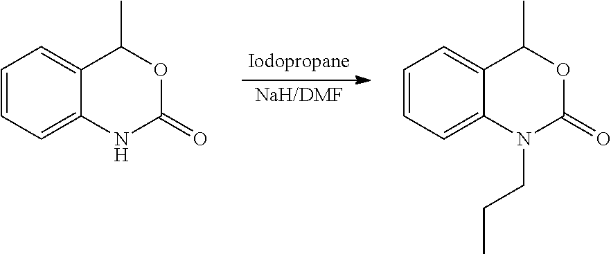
C1=CC=C2C(=C1)C(C)OC(=O)N2.C1=CC=C2C(=C1)C(C)OC(=O)N2CCC
